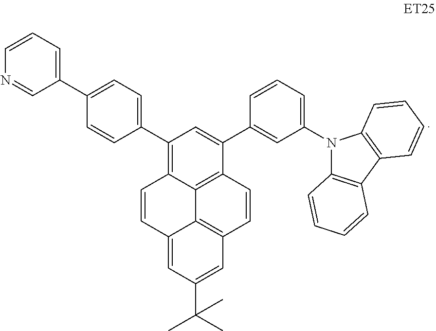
C12=C(C3=C(C=CC=C3)N1C1=CC=CC(C3=CC(C4=CC=C(C5=CC=CN=C5)C=C4)=C4C5=C3C=CC3=C5C(=CC(C(C)(C)C)=C3)C=C4)=C1)C=CC=C2
